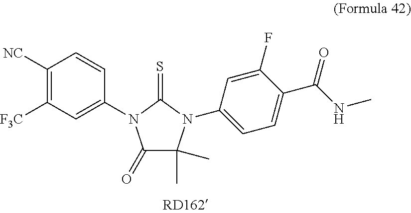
C1([NC])=C([F3C])C=C(N2C(=O)C(C)(C)N(C3=CC=C(C(NC)=O)C(F)=C3)C2=S)C=C1
